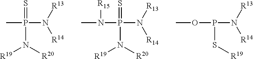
CP(N([R13])[R14])(=S)N([R20])[R19].N(P(N([R13])[R14])(=S)N([R20])[R19])(C)[R15].O(P(N([R13])[R14])S[R19])C
